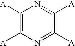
C1([A])=C([A])N=C([A])C([A])=N1
